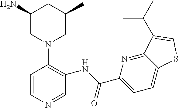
C1(N)CN(C2=C(NC(C3=CC=C4C(=N3)C(C(C)C)=CS4)=O)C=NC=C2)CC(C)C1
